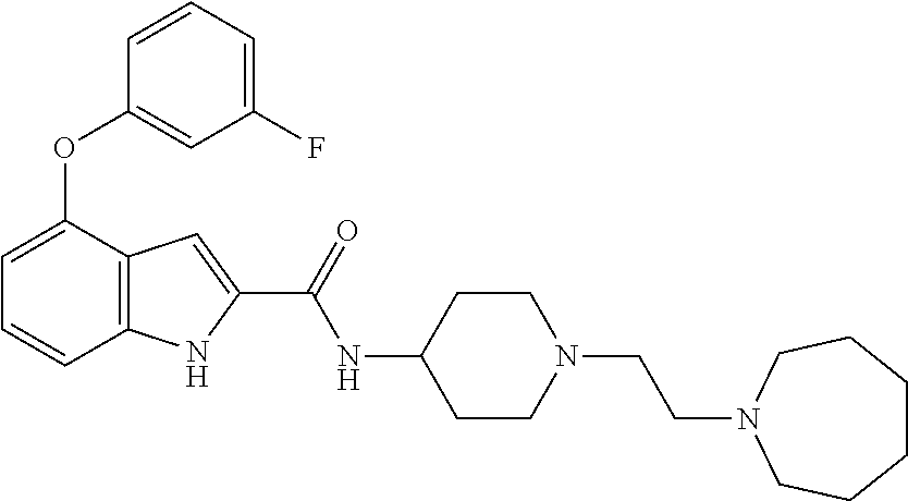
C1=C(OC2=CC(F)=CC=C2)C2=C(C=C1)NC(C(NC1CCN(CCN3CCCCCC3)CC1)=O)=C2
